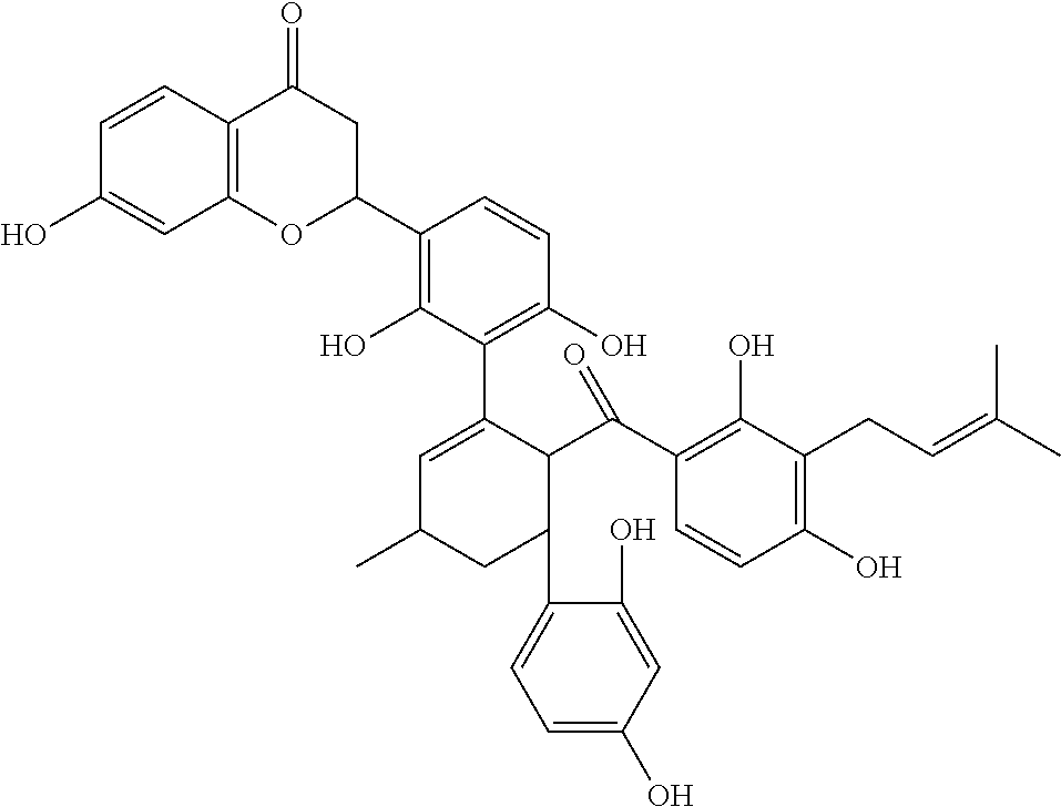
C1=CC2=C(C=C1O)OC(C1=C(O)C(C3=CC(C)CC(C4=CC=C(O)C=C4O)C3C(C3=C(O)C(CC=C(C)C)=C(O)C=C3)=O)=C(O)C=C1)CC2=O
